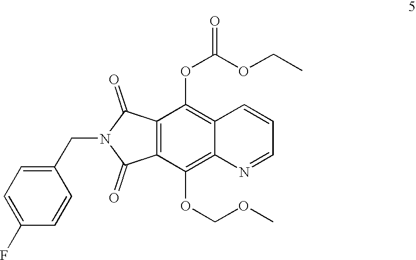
C12=C(C(=O)N(CC3=CC=C(F)C=C3)C1=O)C(OC(OCC)=O)=C1C(=C2OCOC)N=CC=C1
